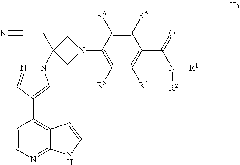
C1=CN=C2C(=C1C1=CN(C3(CC#N)CN(C4=C([R3])C([R4])=C(C(=O)N([R1])[R2])C([R5])=C4[R6])C3)N=C1)C=CN2
